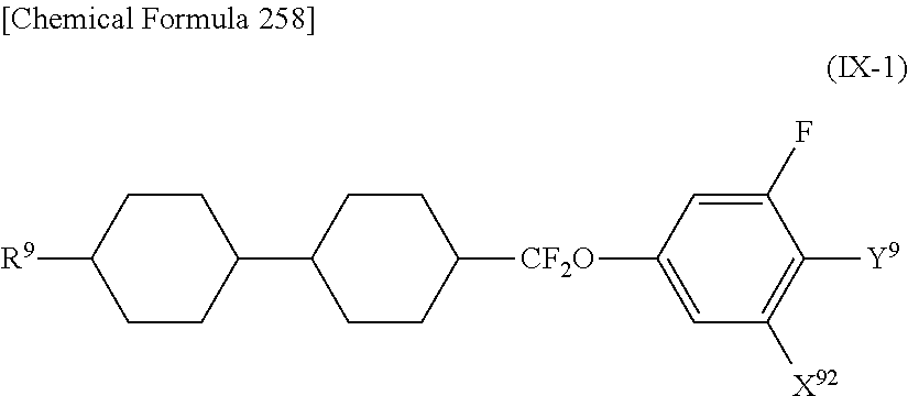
C1C([R9])CCC(C2CCC([CF2O]C3=CC([X92])=C([Y9])C(F)=C3)CC2)C1
